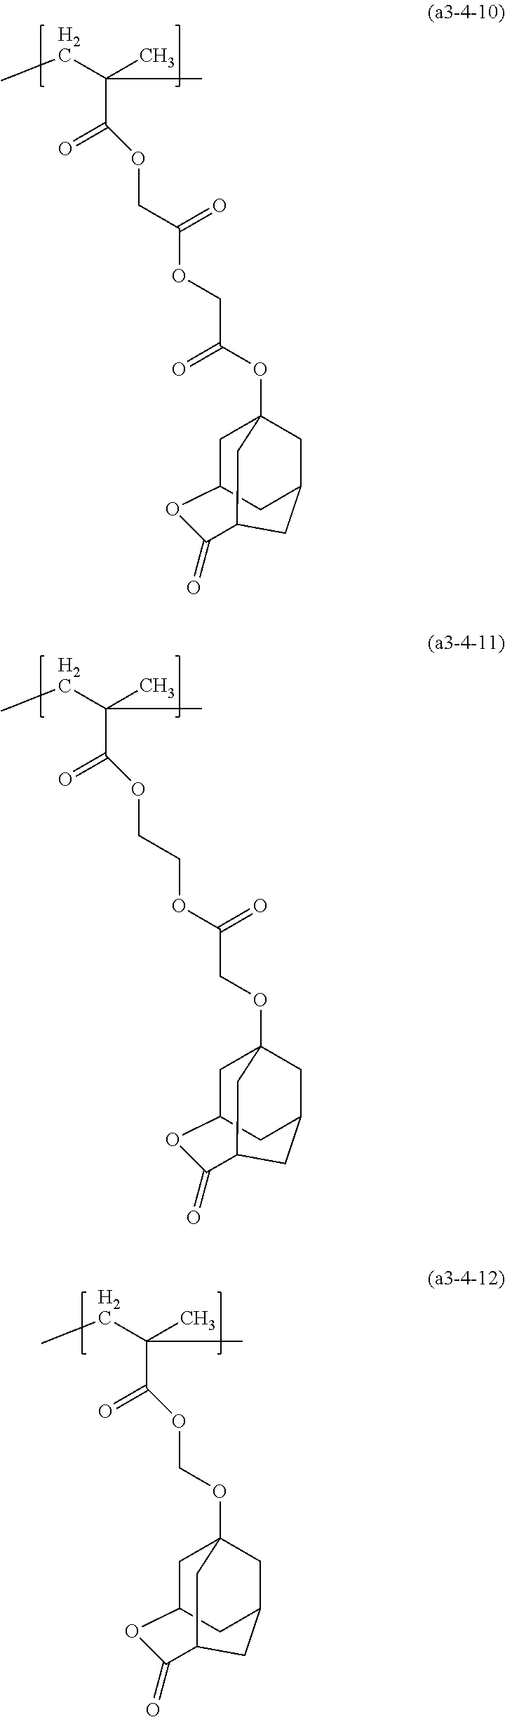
CCC(C)(C)C(=O)OCC(OCC(OC12CC3CC(C1)C(=O)OC(C3)C2)=O)=O.CCC(C)(C)C(=O)OCCOC(COC12CC3CC(C1)C(=O)OC(C3)C2)=O.CCC(C)(C)C(=O)OCOC12CC3CC(C1)C(=O)OC(C3)C2
